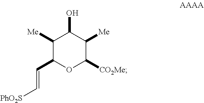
C1([Me])C(C=C[PhO2S])OC([CO2Me])C([Me])C1O
